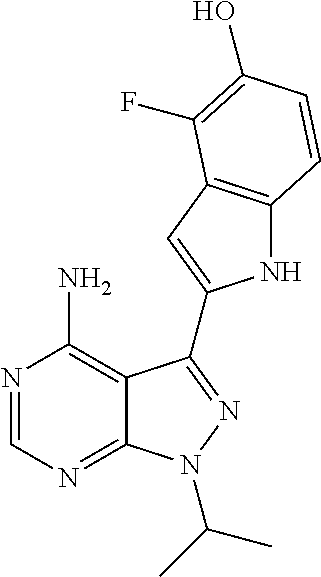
N1=CN=C2C(=C1N)C(C1=CC3=C(N1)C=CC(O)=C3F)=NN2C(C)C
